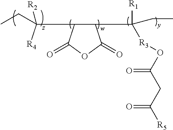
C([R4])(C1C(C([R1])([R3]OC(=O)CC([R5])=O)CC)C(=O)OC1=O)([R2])CC
